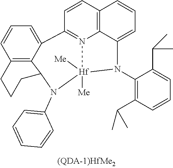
C12=C3C(=CC=C1)N(C1=C(C(C)C)C=CC=C1C(C)C)[Hf]1([Me])([Me])N3=C(C=C2)C2=CC=CC3=C2C(CCC3)N1C1=CC=CC=C1
